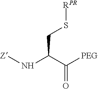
[Z]NC(C([PEG])=O)CS[RPR]
